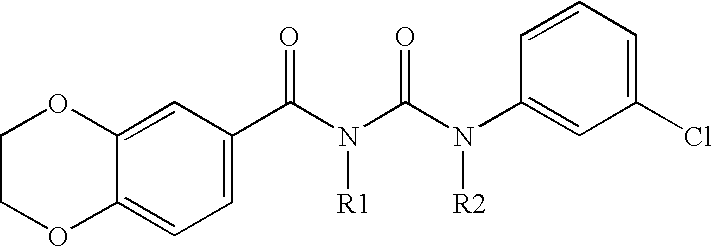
C1COC2=CC=C(C(N(C(N(C3=CC(Cl)=CC=C3)[R2])=O)[R1])=O)C=C2O1
